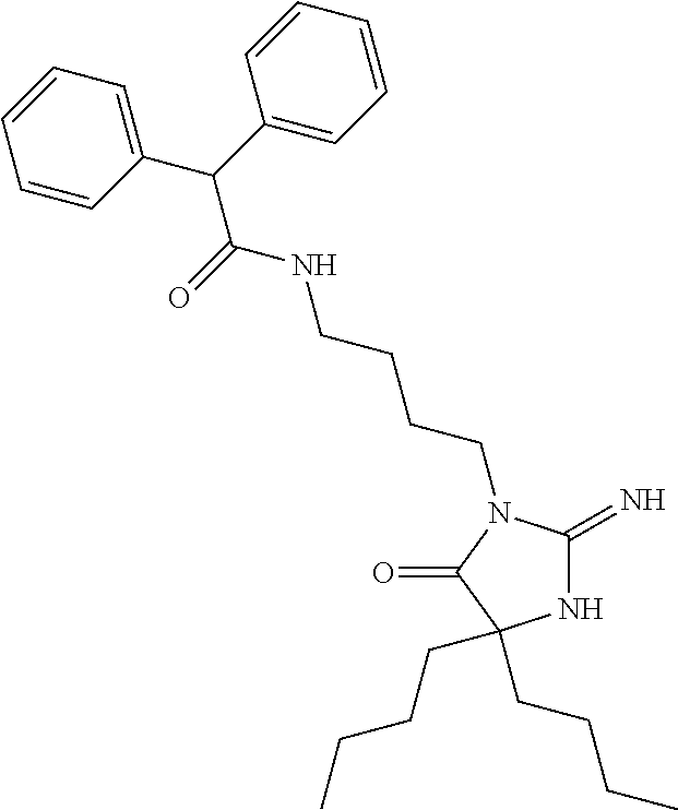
N1C(=N)N(CCCCNC(C(C2=CC=CC=C2)C2=CC=CC=C2)=O)C(=O)C1(CCCC)CCCC
